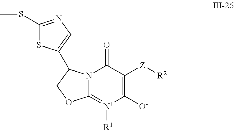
C12=[N+]([R1])C([O-])=C([Z][R2])C(=O)N1C(C1=CN=C(SC)S1)CO2
